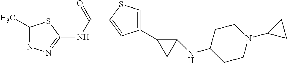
O=C(C1=CC(C2CC2NC2CCN(C3CC3)CC2)=CS1)NC1=NN=C(C)S1
